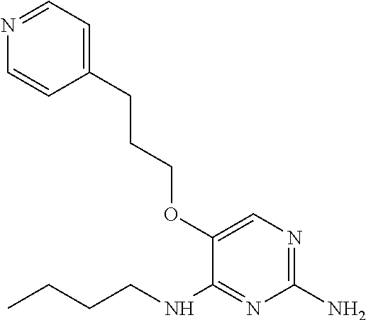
C1(N)=NC=C(OCCCC2=CC=NC=C2)C(NCCCC)=N1
